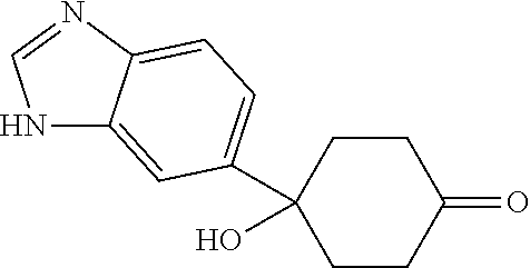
O=C1CCC(O)(C2=CC=C3C(=C2)NC=N3)CC1
